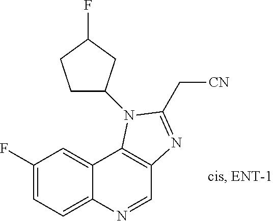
C1(F)=CC=C2C(=C1)C1=C(C=N2)N=C(C[CN])N1C1CCC(F)C1
